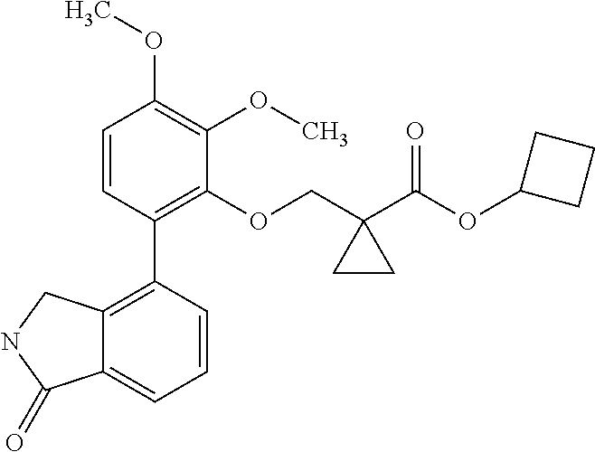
C1=CC(C2=C3C(=CC=C2)C(=O)NC3)=C(OCC2(C(OC3CCC3)=O)CC2)C(OC)=C1OC
